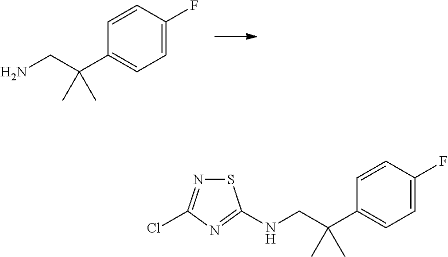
C1=C(F)C=CC(C(CN)(C)C)=C1.C1=C(F)C=CC(C(CNC2=NC(Cl)=NS2)(C)C)=C1
